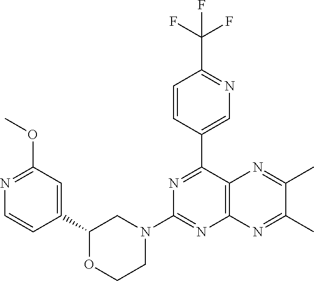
C1(C2=NC(N3CCOC(C4=CC(OC)=NC=C4)C3)=NC3=C2N=C(C)C(C)=N3)=CN=C(C(F)(F)F)C=C1
